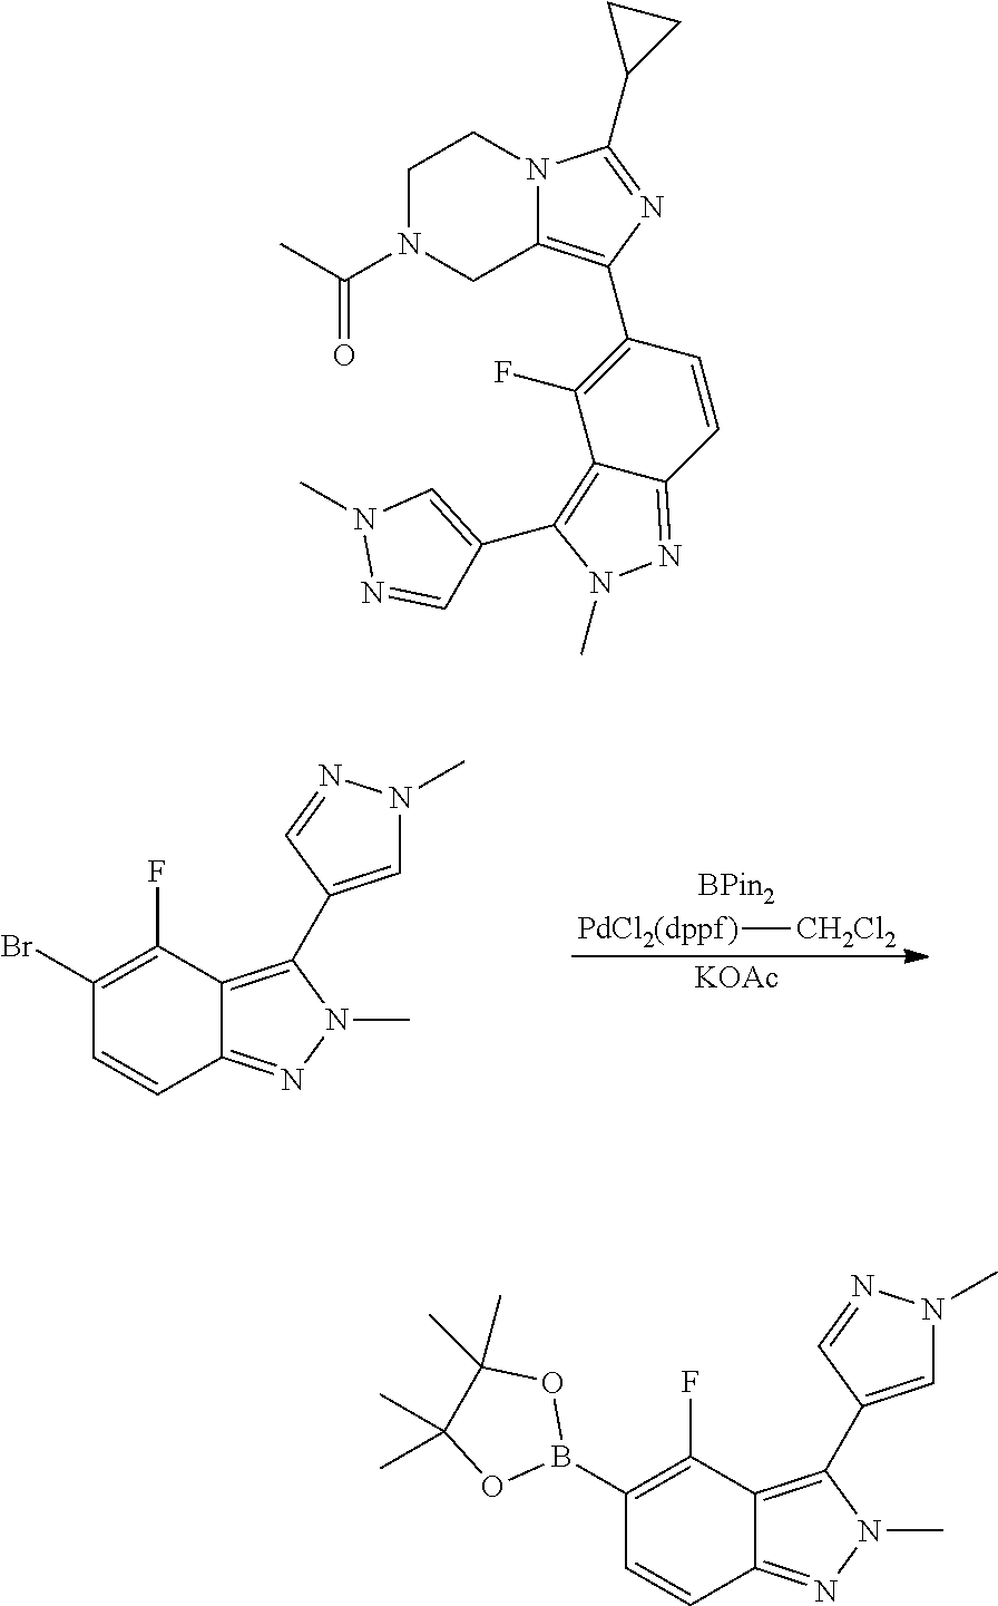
[PdCl2(dppf)][CH2Cl2].[KOAc].C1=C(C2=C3C(=NN2C)C=CC(Br)=C3F)C=NN1C.C1=C(C2=C3C(=NN2C)C=CC(B2OC(C)(C)C(C)(C)O2)=C3F)C=NN1C.C1N(C(C)=O)CC2=C(C3=C(F)C4=C(C5=CN(C)N=C5)N(C)N=C4C=C3)N=C(C3CC3)N2C1
